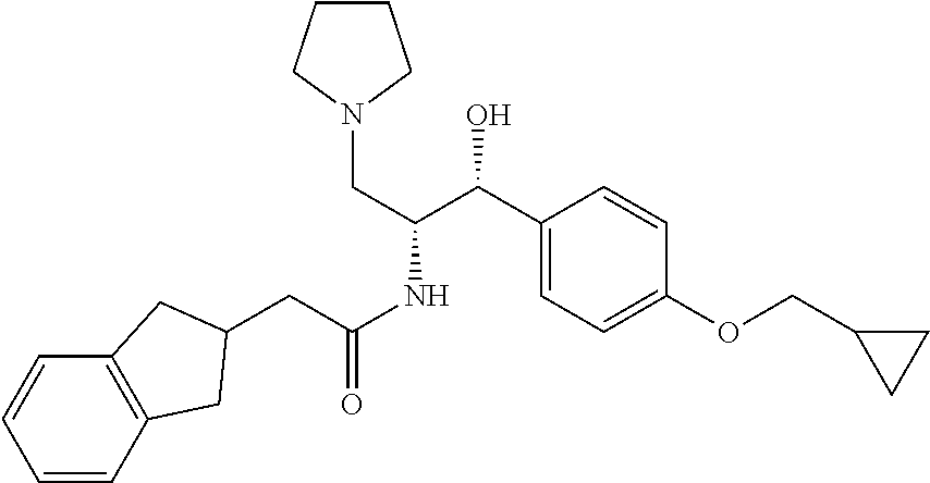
C1CCN(CC(NC(=O)CC2CC3=C(C=CC=C3)C2)C(C2=CC=C(OCC3CC3)C=C2)O)C1
